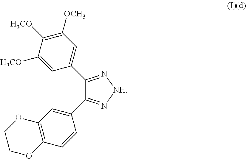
C1(C2=CC([OCH3])=C([H3CO])C([H3CO])=C2)=N[NH]N=C1C1=CC2=C(C=C1)OCCO2
